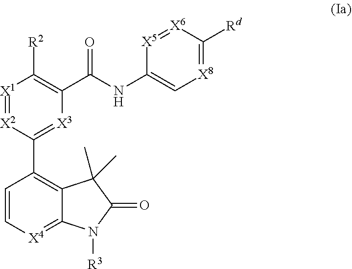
[X1]1=[X2]C(C2=C3C(=[X4]C=C2)N([R3])C(=O)C3(C)C)=[X3]C(C(NC2=C[X8]=C([Rd])[X6]=[X5]2)=O)=C1[R2]
